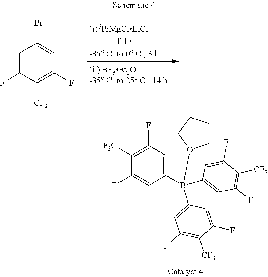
C1=C(F)C([CF3])=C(F)C=C1Br.C1([F3C])=C(F)C=C(B(C2=CC(F)=C([CF3])C(F)=C2)(C2=CC(F)=C([CF3])C(F)=C2)O2CCCC2)C=C1F
